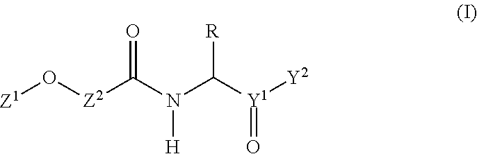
O=C(N(C([Y1]([Y2])=O)[R])[H])[Z2]O[Z1]
